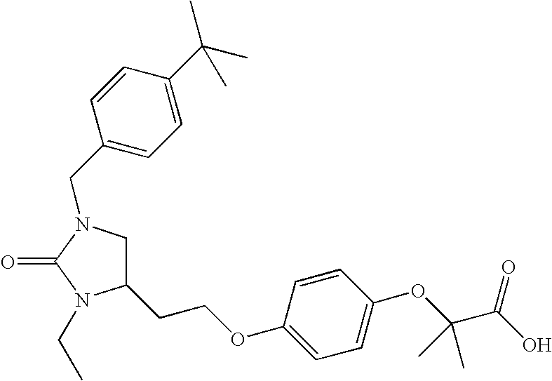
C1=CC(OCCC2CN(CC3=CC=C(C(C)(C)C)C=C3)C(=O)N2CC)=CC=C1OC(C(O)=O)(C)C
